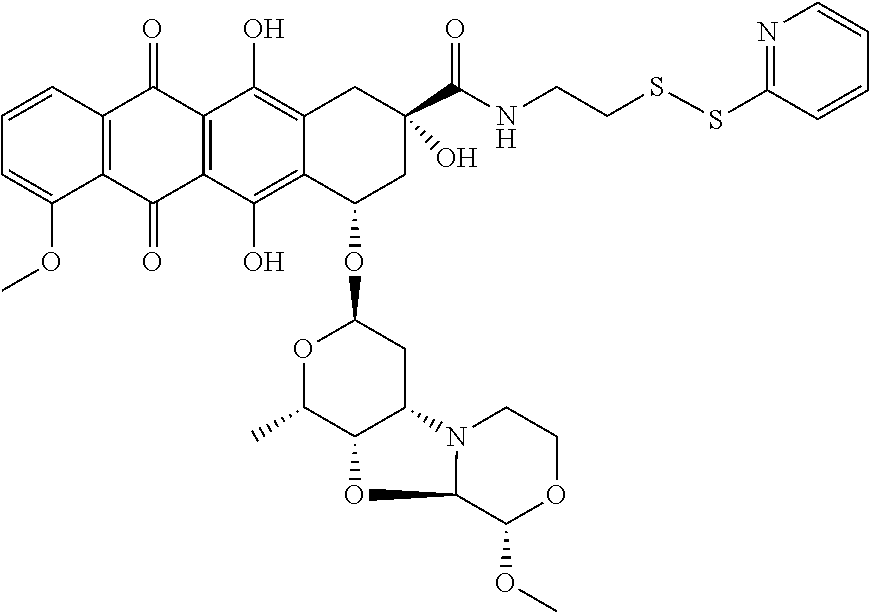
C1=CC2=C(C(OC)=C1)C(=O)C1=C(C2=O)C(O)=C2C(=C1O)C(OC1OC(C)C3C(C1)N1C(O3)C(OC)OCC1)CC(C(=O)NCCSSC1=NC=CC=C1)(O)C2
